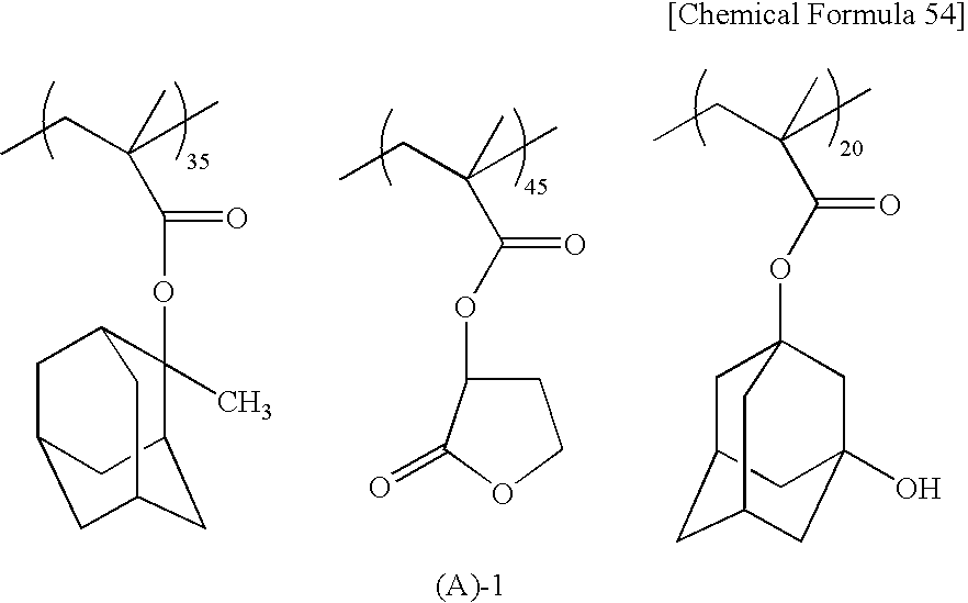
CCC(C)(C)C(OC1(C)C2CC3CC(CC1C3)C2)=O.CCC(C)(C)C(OC1CCOC1=O)=O.CCC(C)(C)C(OC12CC3CC(CC(O)(C1)C3)C2)=O
